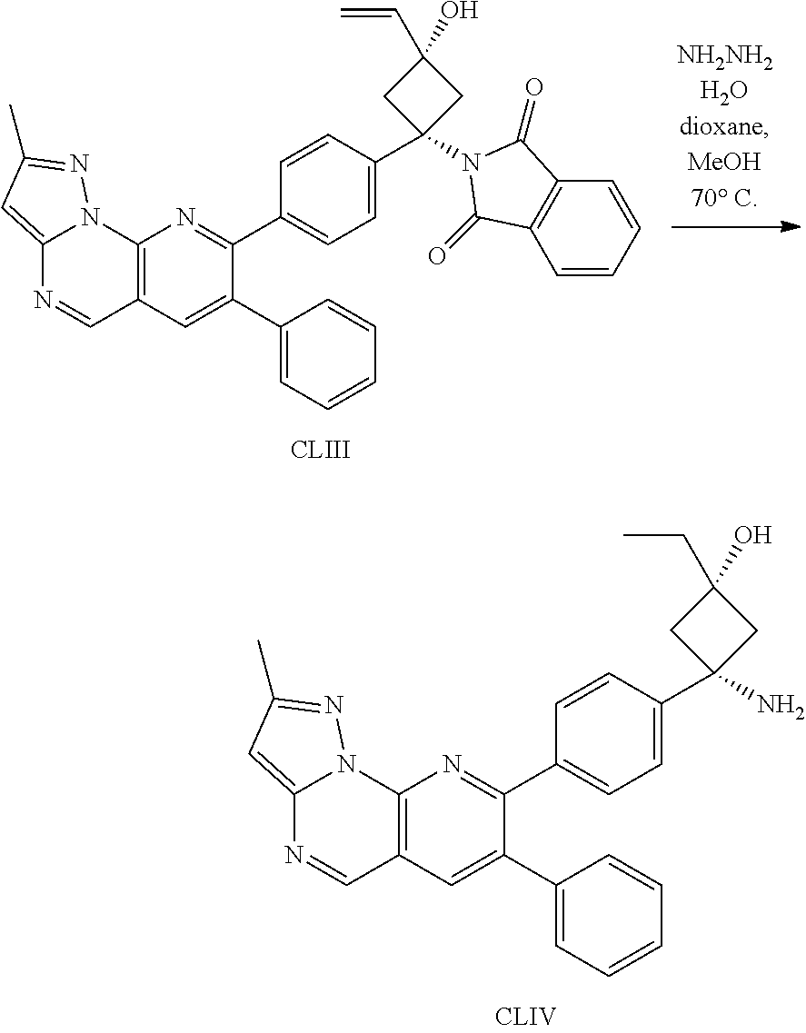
NC1(C2=CC=C(C3=NC4=C(C=C3C3=CC=CC=C3)C=NC3=CC(C)=NN43)C=C2)CC(CC)(O)C1.[CLIII].C1=CC=CC2=C1C(=O)N(C1(C3=CC=C(C4=NC5=C(C=C4C4=CC=CC=C4)C=NC4=CC(C)=NN54)C=C3)CC(O)(C=C)C1)C2=O
